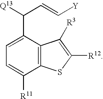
C1=C(C([Q13])C=C[Y])C2=C(C([R11])=C1)SC([R12])=C2[R3]
